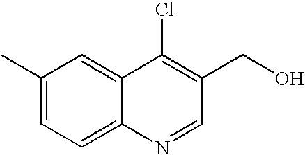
C1(C)=CC=C2C(=C1)C(Cl)=C(CO)C=N2
